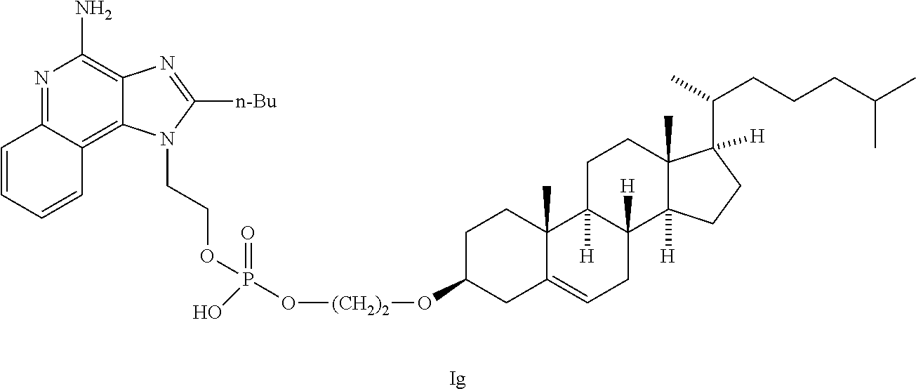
N1=C2C(=C3C(=C1N)N=C([n-Bu])N3CCOP(O[(CH2)2]OC1CCC3(C)C(=CCC4([H])C3([H])CCC3(C)C4([H])CCC3([H])C(C)CCCC(C)C)C1)(=O)O)C=CC=C2
